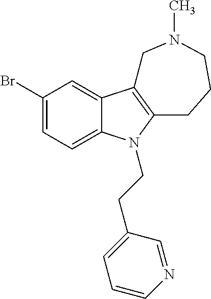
C1(Br)=CC=C2C(=C1)C1=C(N2CCC2=CC=CN=C2)CCCN(C)C1
